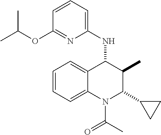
C1=CC=C2C(=C1)C(NC1=CC=CC(OC(C)C)=N1)C(C)C(C1CC1)N2C(=O)C
